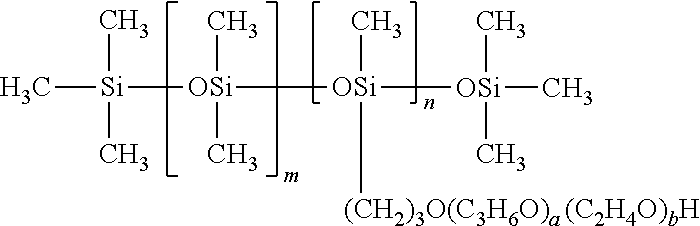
C[Si](C)(C)[OSi](C)(C)[OSi](C)([(CH2)3O(C3H6O)a (C2H4O)bH])[OSi](C)(C)C
